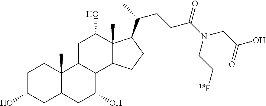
C1C(O)CC2C(C)(C1)C1C(C(O)C2)C2C(C)(C(O)C1)C(C(C)CCC(N(CC(O)=O)CC[18F])=O)CC2
